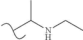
C(C)(NCC)C
